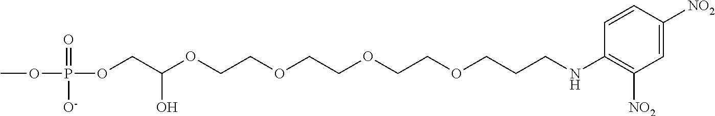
COP(=O)([O-])OCC(OCCOCCOCCOCCCNC1=C([NO2])C=C([NO2])C=C1)O
